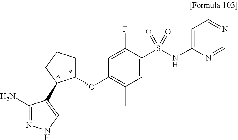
C1(OC2=C(C)C=C(S(NC3=CC=NC=N3)(=O)=O)C(F)=C2)CCCC1C1=CNN=C1N
